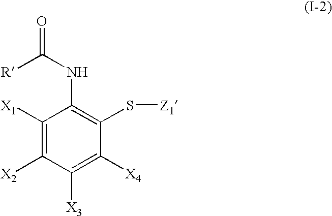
C1([X1])=C([X2])C([X3])=C([X4])C(S[Z1])=C1NC([R])=O
